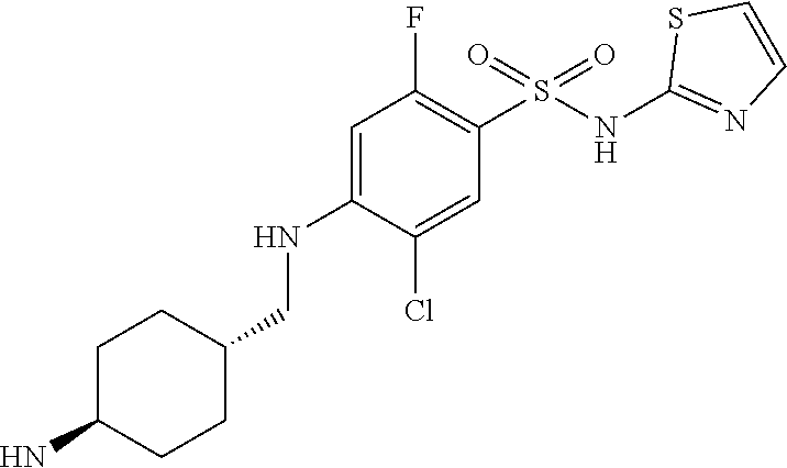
C1=C(NCC2CCC(N)CC2)C(Cl)=CC(S(NC2=NC=CS2)(=O)=O)=C1F
